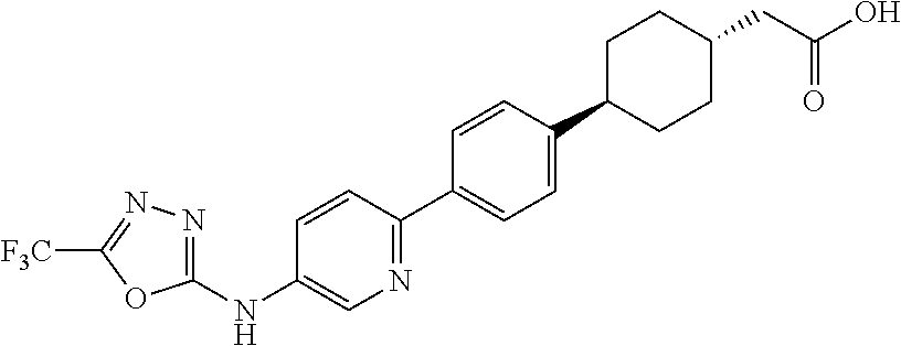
N(C1=CN=C(C2=CC=C(C3CCC(CC(=O)O)CC3)C=C2)C=C1)C1=NN=C([F3C])O1
